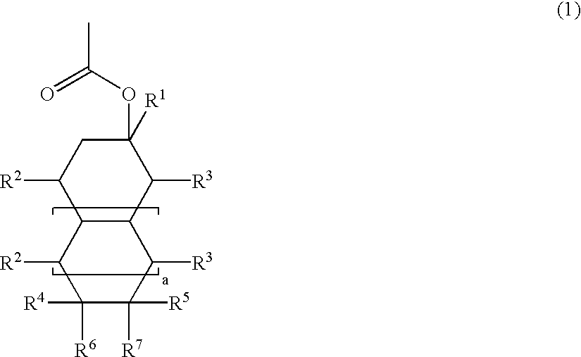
C1([R2])C2C(C([R3])C(OC(=O)C)([R1])C1)C([R3])C([R7])([R5])C([R6])([R4])C2[R2]
